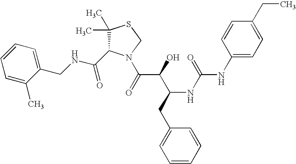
C(NCC1=CC=CC=C1C)(=O)C1C(C)(C)SCN1C(C(C(CC1=CC=CC=C1)NC(=O)NC1=CC=C(CC)C=C1)O)=O
